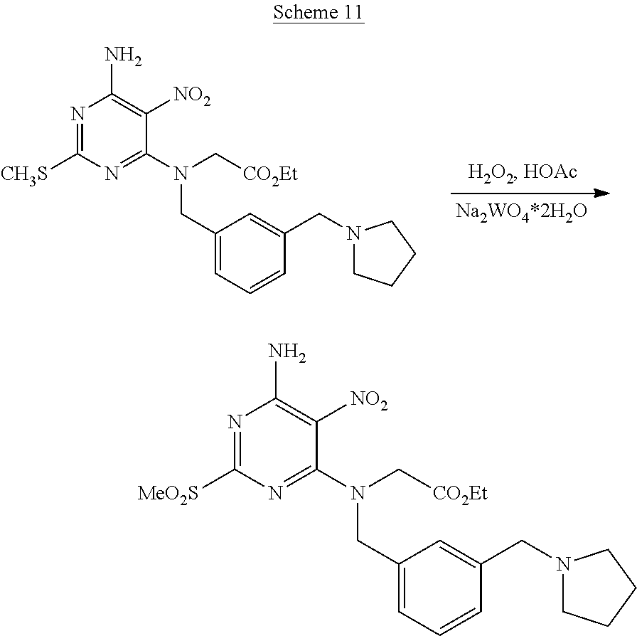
N1=C([CH3S])N=C(N(C[CO2Et])CC2=CC=CC(CN3CCCC3)=C2)C([NO2])=C1N.N1=C([MeO2S])N=C(N(C[CO2Et])CC2=CC=CC(CN3CCCC3)=C2)C([NO2])=C1N
